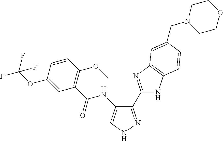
O(C1=CC(C(=O)NC2=CNN=C2C2=NC3=C(N2)C=CC(CN2CCOCC2)=C3)=C(OC)C=C1)C(F)(F)F
